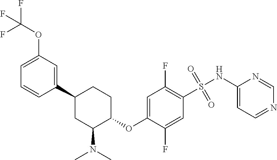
C1(C2CC(N(C)C)C(OC3=CC(F)=C(S(=O)(=O)NC4=CC=NC=N4)C=C3F)CC2)=CC(OC(F)(F)F)=CC=C1
